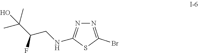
N1=C(Br)SC(NCC(F)C(C)(C)O)=N1
